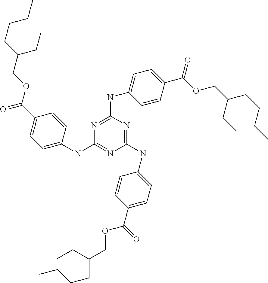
C1(NC2=CC=C(C(OCC(CCCC)CC)=O)C=C2)=NC(NC2=CC=C(C(=O)OCC(CC)CCCC)C=C2)=NC(NC2=CC=C(C(=O)OCC(CC)CCCC)C=C2)=N1
